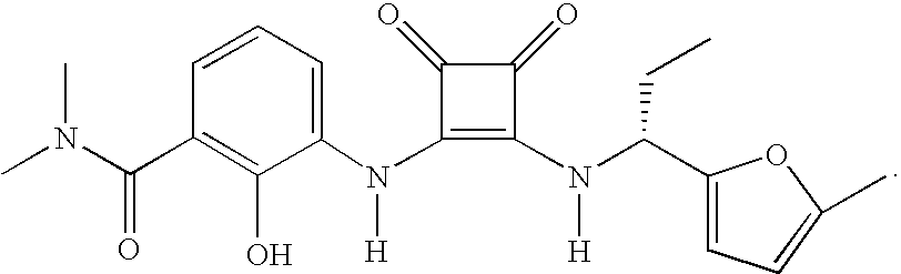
C1(C(=O)N(C)C)=C(O)C(N(C2=C(N([H])C(C3=CC=C(C)O3)CC)C(=O)C2=O)[H])=CC=C1
